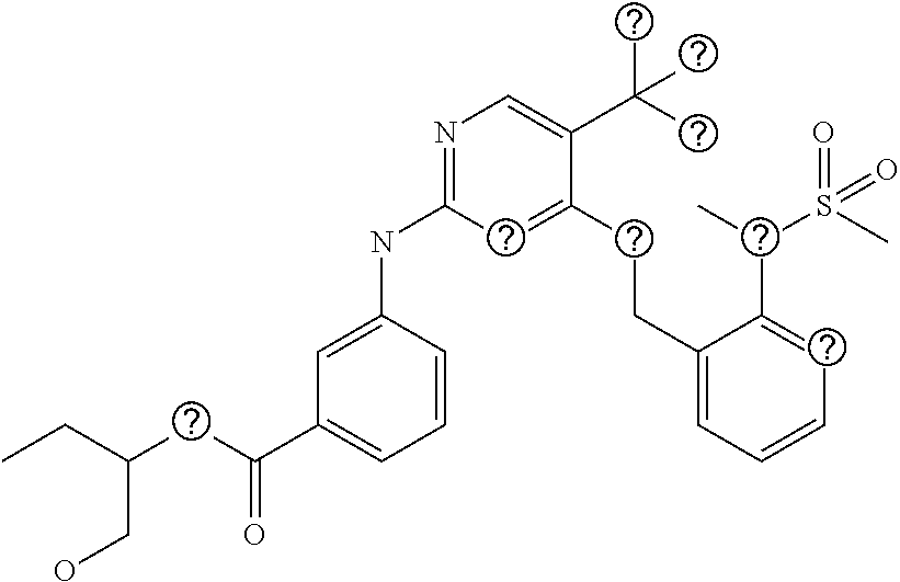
N(C1=NC=C(C(C)(C)C)C(CCC2=CC=CC=C2C(S(=O)(C)=O)C)=C1)C1=CC(C(CC(CC)CO)=O)=CC=C1
